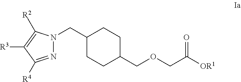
C1(CN2N=C([R4])C([R3])=C2[R2])CCC(COCC(=O)[OR1])CC1
